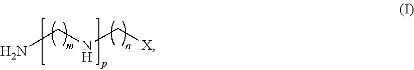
NCNC[X]
